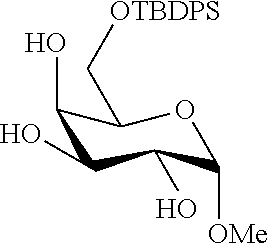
C1(O)C(O)C(O)C([OMe])OC1C[OTBDPS]
